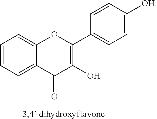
C1=CC=C2C(=C1)OC(C1=CC=C([OH])C=C1)=C(O)C2=O
